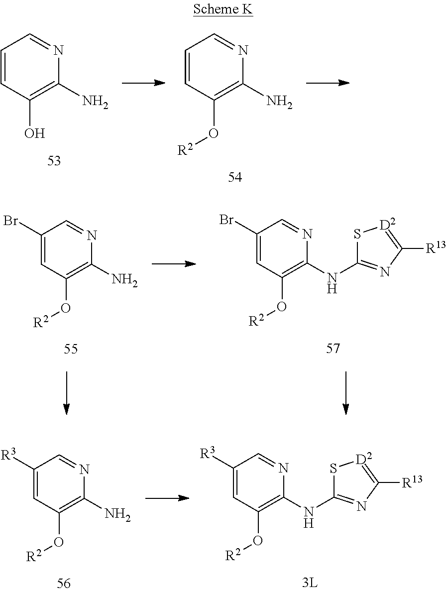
C1([R3])=CC(O[R2])=C(N)N=C1.C1([R3])=CC(O[R2])=C(NC2=NC([R13])=[D2]S2)N=C1.C1(Br)=CC(O[R2])=C(N)N=C1.C1(Br)=CC(O[R2])=C(NC2=NC([R13])=[D2]S2)N=C1.C1=CC(O)=C(N)N=C1.C1=CC(O[R2])=C(N)N=C1
